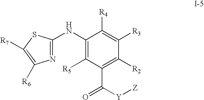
C1(NC2=NC([R6])=C([R7])S2)=C([R5])C(C([Y][Z])=O)=C([R2])C([R3])=C1[R4]
